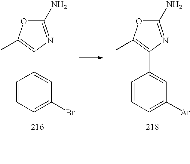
O1C(N)=NC(C2=CC(Br)=CC=C2)=C1C.O1C(N)=NC(C2=CC([Ar])=CC=C2)=C1C
